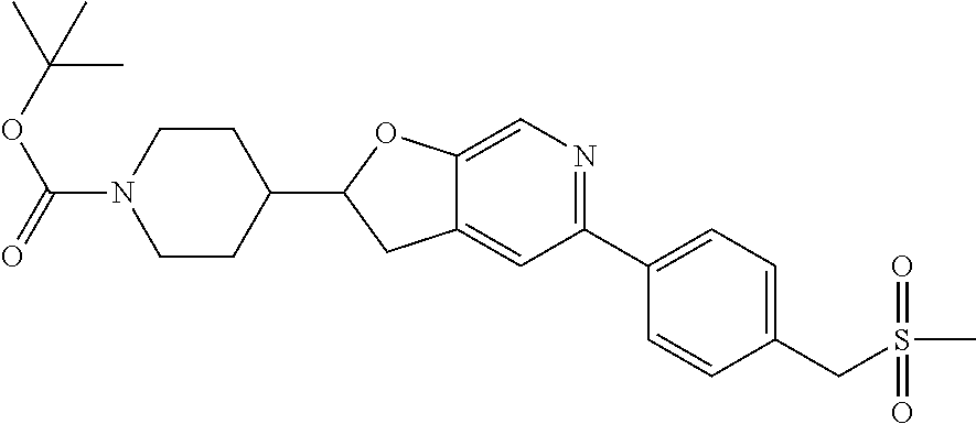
C1CN(C(=O)OC(C)(C)C)CCC1C1CC2=CC(C3=CC=C(CS(C)(=O)=O)C=C3)=NC=C2O1
